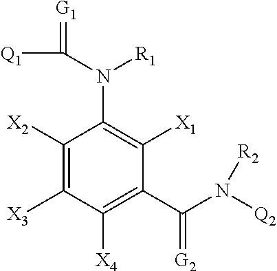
C1([X4])=C(C(N([Q2])[R2])=[G2])C([X1])=C(N([R1])C([Q1])=[G1])C([X2])=C1[X3]
